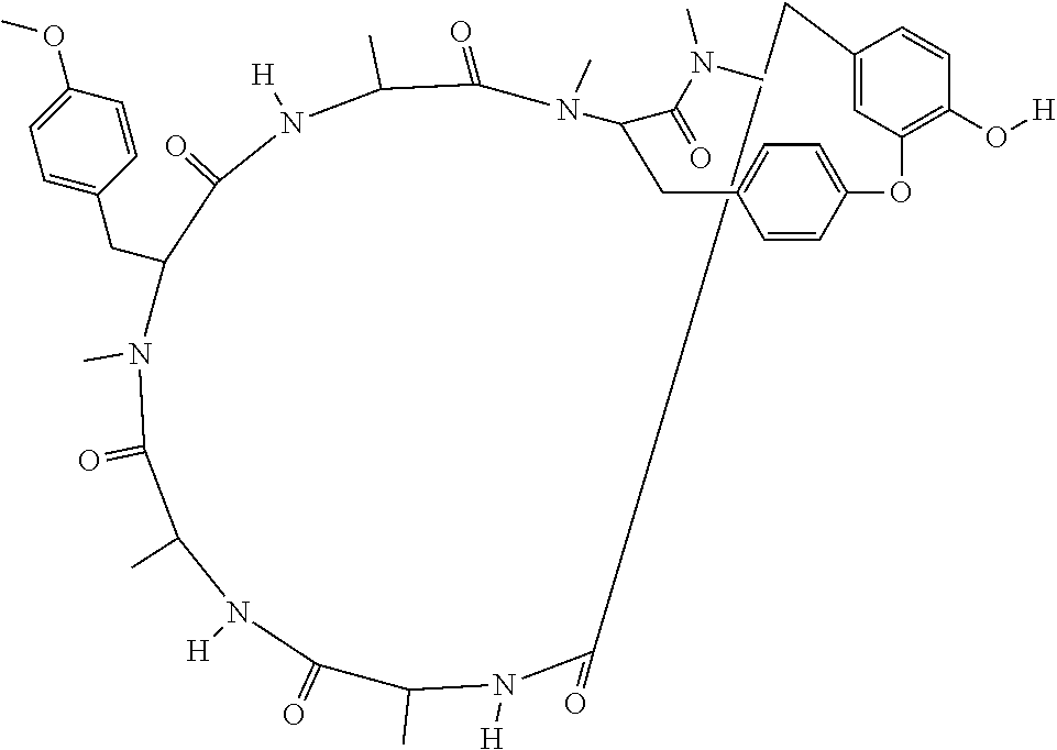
C12=CC(=C(O[H])C=C1)OC1=CC=C(C=C1)CC(C(N(C)C)=O)N(C)C(=O)C(C)N([H])C(=O)C(CC1=CC=C(OC)C=C1)N(C)C(=O)C(C)N([H])C(=O)C(C)N([H])C(=O)C2
